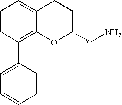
C1=CC(C2=CC=CC=C2)=C2C(=C1)CCC(CN)O2
